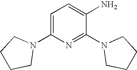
N1=C(N2CCCC2)C(N)=CC=C1N1CCCC1
